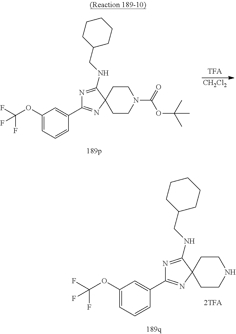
C1(OC(F)(F)F)=CC=CC(C2=NC3(C(NCC4CCCCC4)=N2)CCN(C(=O)OC(C)(C)C)CC3)=C1.[CH2Cl2].C1(OC(F)(F)F)=CC=CC(C2=NC3(C(NCC4CCCCC4)=N2)CCNCC3)=C1
